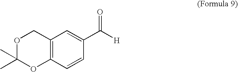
C12=C(C=CC(C([H])=O)=C1)OC(C)(C)OC2
